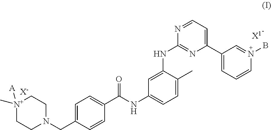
[N+]1(C)([A])CCN(CC2=CC=C(C(NC3=CC=C(C)C(NC4=NC(C5=CC=CN(B)=C5)=CC=N4)=C3)=O)C=C2)CC1.[X-].[X1]
